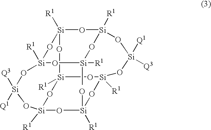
[Si]12([R1])O[Si]3([R1])O[Si]([R1])(C)O[Si]([R1])(O1)O[Si]([Q1])([Q3])O[Si]1([R1])O[Si]([R1])(O)O[Si]([R1])(O[Si]([R1])(O2)O1)O[Si]([Q1])([Q3])O3
